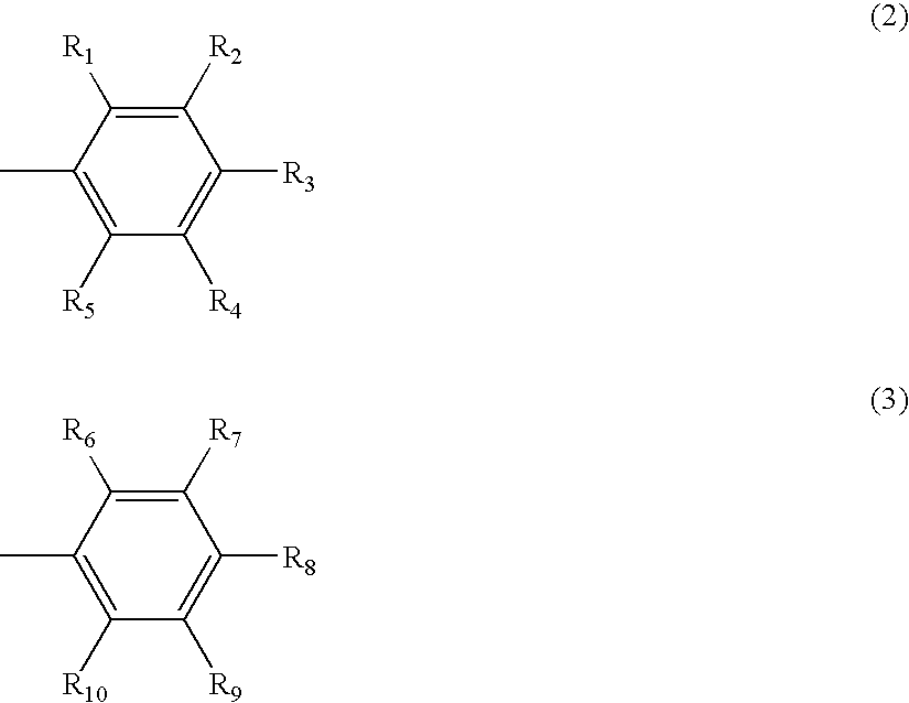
C1(C)=C([R5])C([R4])=C([R3])C([R2])=C1[R1].C1(C)=C([R10])C([R9])=C([R8])C([R7])=C1[R6]
